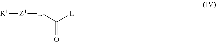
C(=O)([L1][Z1][R1])[L]
